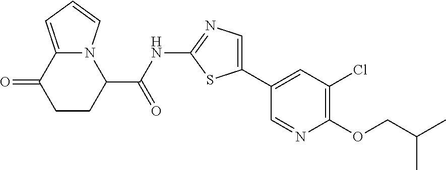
C1CC(C(NC2=NC=C(C3=CC(Cl)=C(OCC(C)C)N=C3)S2)=O)N2C(=CC=C2)C1=O
